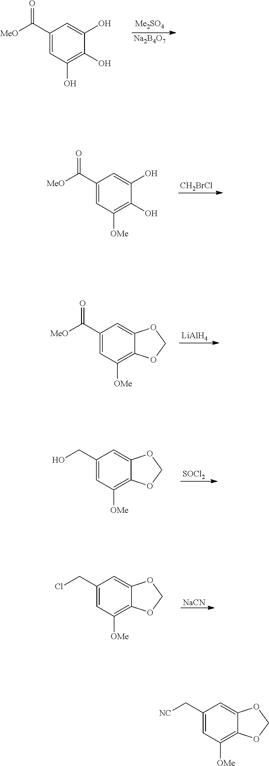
[Na2B4O7].C1(C([MeO])=O)=CC(O)=C(O)C(O)=C1.[CH2BrCl].C1(C([MeO])=O)=CC([OMe])=C(O)C(O)=C1.[LiAlH4].C1(C([MeO])=O)=CC([OMe])=C2C(=C1)OCO2.[SOCl2].C1(CO)=CC([OMe])=C2C(=C1)OCO2.[NaCN].C1(CCl)=CC([OMe])=C2C(=C1)OCO2.C1(C[NC])=CC([OMe])=C2C(=C1)OCO2
